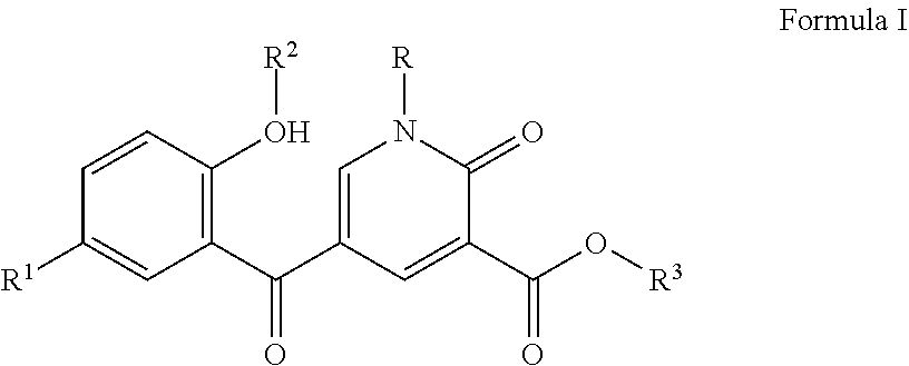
C1=CC([R1])=CC(C(C2=CN([R])C(=O)C(C(O[R3])=O)=C2)=O)=C1O[R2]
